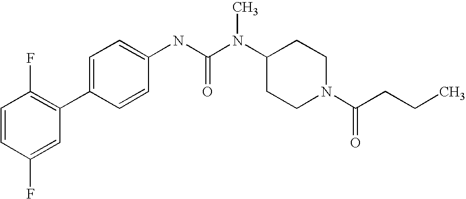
C1=CC(F)=CC(C2=CC=C(NC(N(C3CCN(C(CCC)=O)CC3)C)=O)C=C2)=C1F
